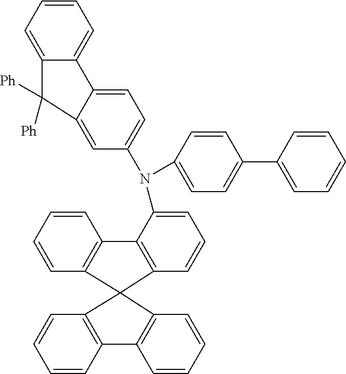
C1=CC=CC2=C1C1(C3=C2C(N(C2=CC=C(C4=CC=CC=C4)C=C2)C2=CC=C4C(=C2)C([Ph])([Ph])C2=CC=CC=C42)=CC=C3)C2=C(C=CC=C2)C2=C1C=CC=C2
